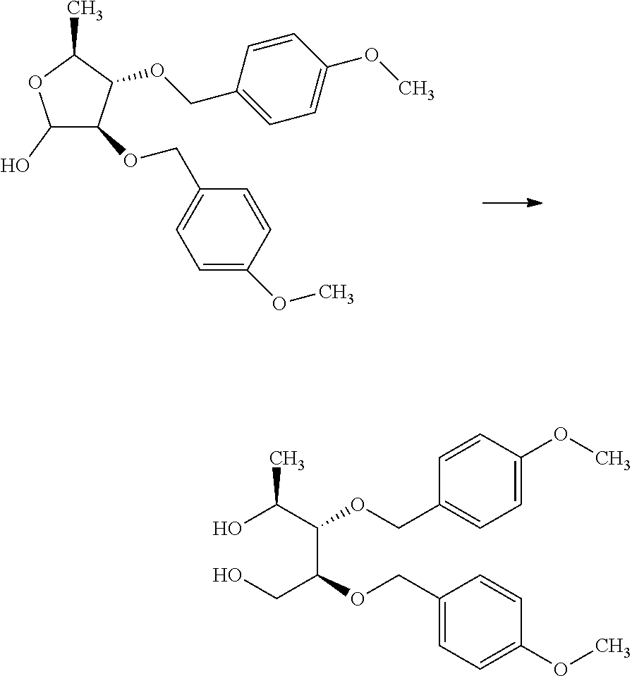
OCC(C(C(O)C)OCC1=CC=C(OC)C=C1)OCC1=CC=C(OC)C=C1.C1(O)C(OCC2=CC=C(OC)C=C2)C(OCC2=CC=C(OC)C=C2)C(C)O1
